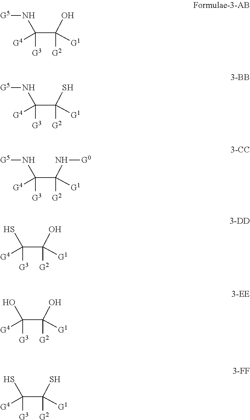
N(C(C(O)([G1])[G2])([G4])[G3])[G5].N(C(C(S)([G1])[G2])([G4])[G3])[G5].N(C(C(N[G0])([G1])[G2])([G4])[G3])[G5].SC(C(O)([G1])[G2])([G4])[G3].OC(C(O)([G1])[G2])([G4])[G3].SC(C(S)([G1])[G2])([G4])[G3]
